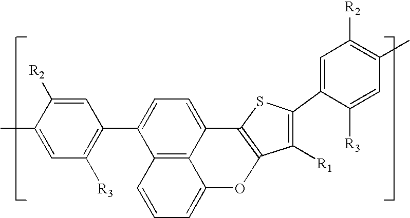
C12=C3C(=CC=C1C1=C([R3])C=C(C)C([R2])=C1)C1=C(OC3=CC=C2)C([R1])=C(C2=CC([R2])=C(C)C=C2[R3])S1
